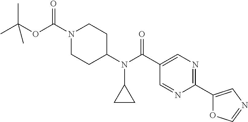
CC(OC(N1CCC(N(C2CC2)C(C2=CN=C(C3=CN=CO3)N=C2)=O)CC1)=O)(C)C
